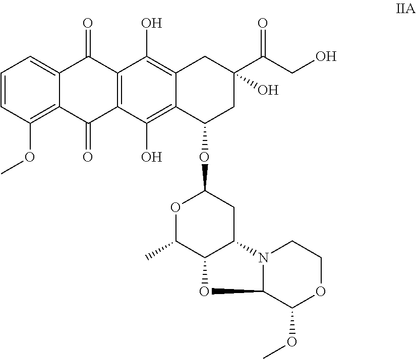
C12=C(OC)C=CC=C1C(=O)C1=C(C2=O)C(O)=C2C(=C1O)CC(C(CO)=O)(O)CC2OC1OC(C)C2C(C1)N1C(O2)C(OC)OCC1
